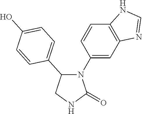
N1(C2=CC3=C(C=C2)NC=N3)C(=O)NCC1C1=CC=C(O)C=C1
